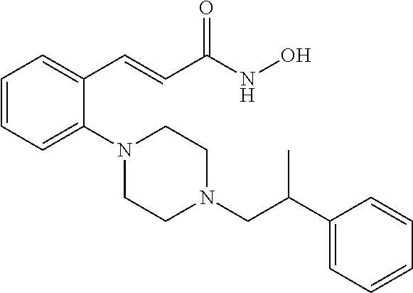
C1=CC=C(N2CCN(CC(C3=CC=CC=C3)C)CC2)C(C=CC(NO)=O)=C1
